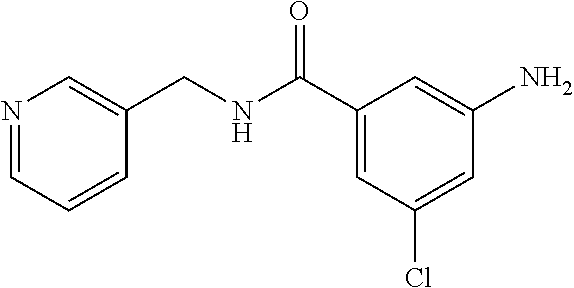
N1=CC=CC(CNC(C2=CC(Cl)=CC(N)=C2)=O)=C1
